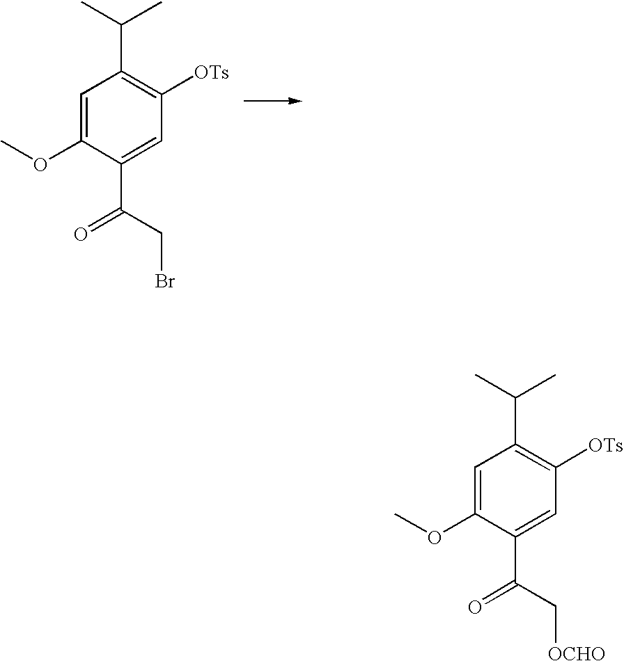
C1=C(OC)C(C(CBr)=O)=CC([OTs])=C1C(C)C.C1=C(OC)C(C(C[OCHO])=O)=CC([OTs])=C1C(C)C
